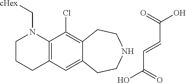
C1CCC2=C(N1C[cHex])C(Cl)=C1C(=C2)CCNCC1.C(C=CC(O)=O)(O)=O
